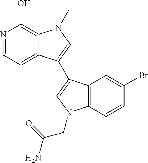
N1=CC=C2C(=C1O)N(C)C=C2C1=CN(CC(N)=O)C2=C1C=C(Br)C=C2
